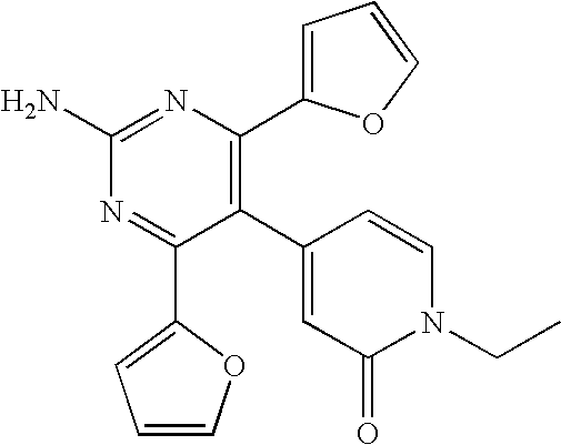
C1(C2=C(C3=CC=CO3)N=C(N)N=C2C2=CC=CO2)=CC(=O)N(CC)C=C1
